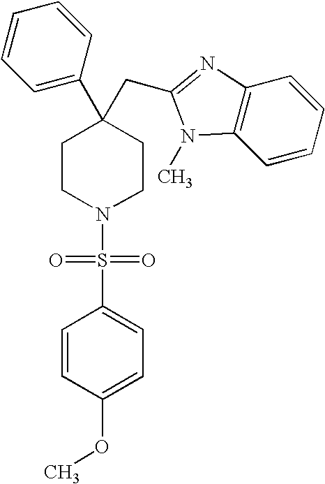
C1(C2(CC3=NC4=C(N3C)C=CC=C4)CCN(S(=O)(=O)C3=CC=C(OC)C=C3)CC2)=CC=CC=C1
